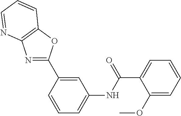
N1=C(C2=CC(NC(C3=CC=CC=C3OC)=O)=CC=C2)OC2=C1N=CC=C2
